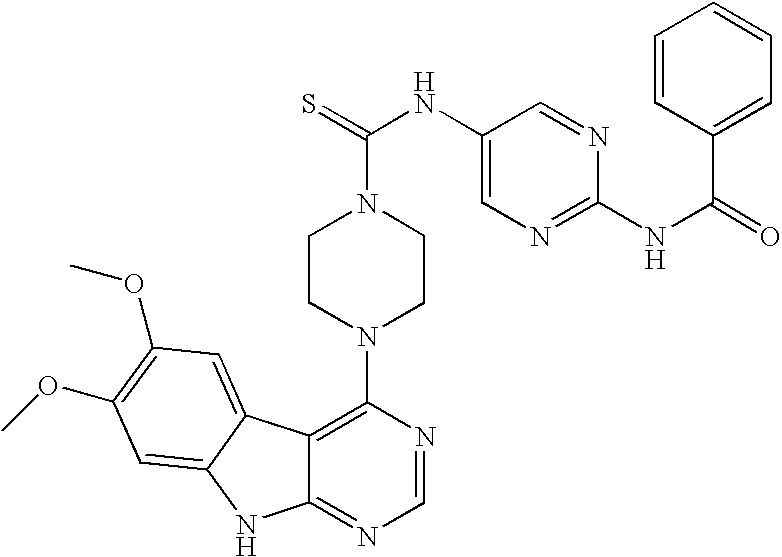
C12=C(N3CCN(C(=S)NC4=CN=C(NC(=O)C5=CC=CC=C5)N=C4)CC3)N=CN=C1NC1=CC(OC)=C(OC)C=C21
